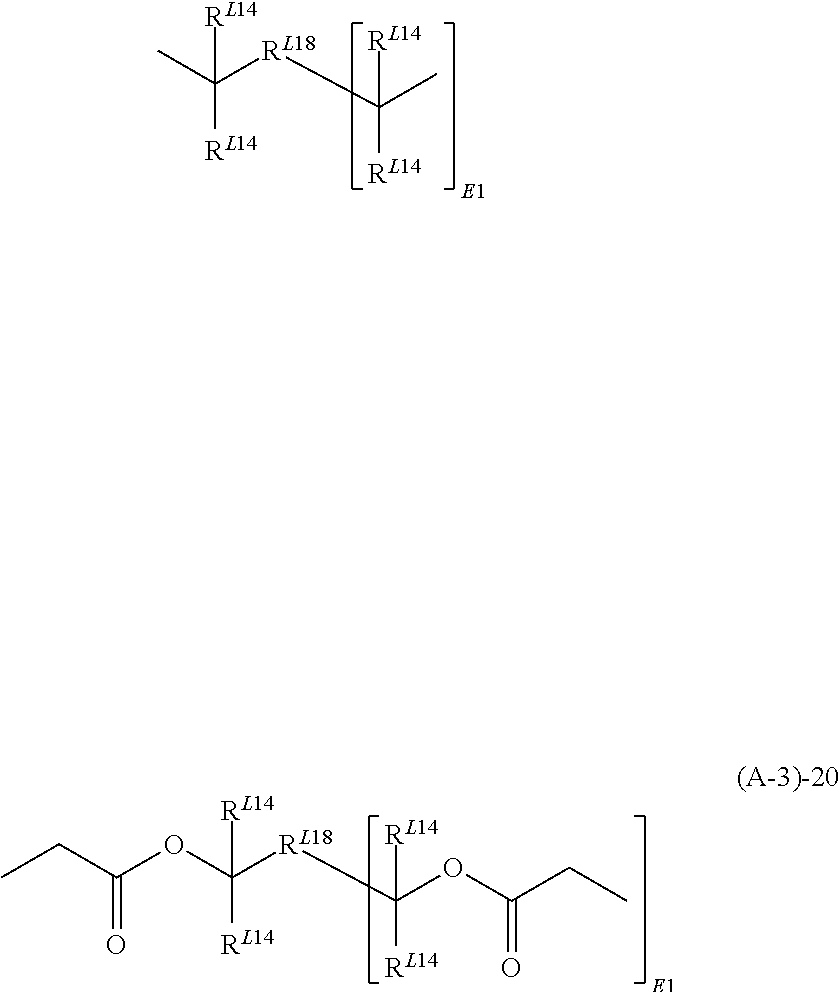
O(C([RL18]C([RL14])([RL14])OC(CC)=O)([RL14])[RL14])C(CC)=O.CC([RL18]C([RL14])([RL14])C)([RL14])[RL14]
